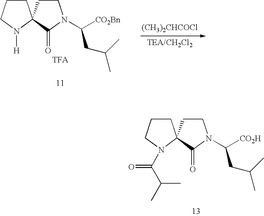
[TEA/CH2Cl2].[(CH3)2CHCOCl].C1CCN([H])C12CCN(C([CO2Bn])CC(C)C)C2=O.C1CCN(C(C(C)C)=O)C12CCN(C([CO2H])CC(C)C)C2=O
